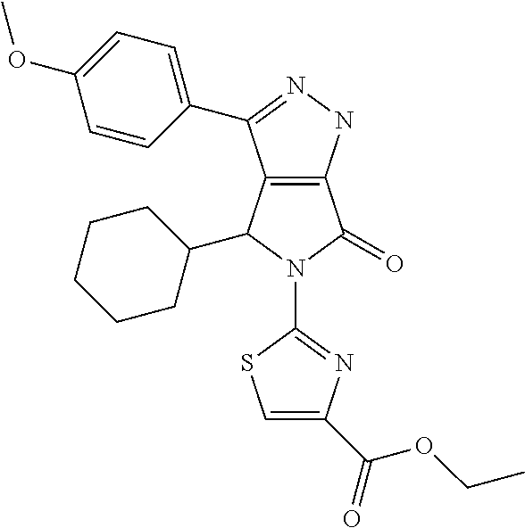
C12=C(C(C3CCCCC3)N(C3=NC(C(=O)OCC)=CS3)C1=O)C(C1=CC=C(OC)C=C1)=NN2
